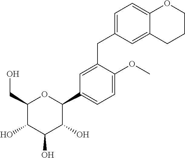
C1=C(CC2=CC=C3C(=C2)CCCO3)C(OC)=CC=C1C1C(O)C(O)C(O)C(CO)O1
